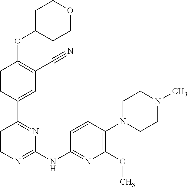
O(C1=C(C#N)C=C(C2=NC(NC3=NC(OC)=C(N4CCN(C)CC4)C=C3)=NC=C2)C=C1)C1CCOCC1
